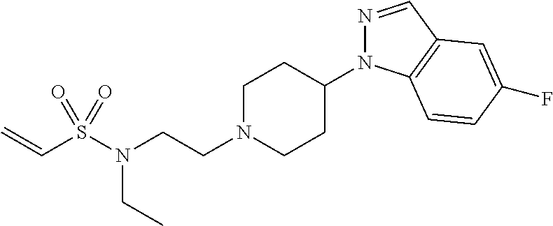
N1=CC2=C(N1C1CCN(CCN(CC)S(C=C)(=O)=O)CC1)C=CC(F)=C2
